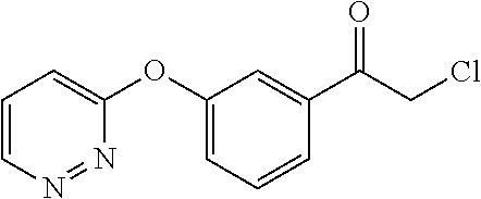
C1(C(CCl)=O)=CC(OC2=CC=CN=N2)=CC=C1
